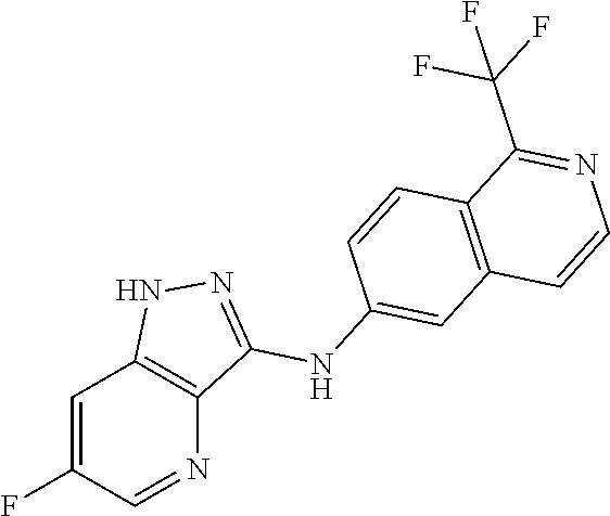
C1=C(F)C=NC2=C1NN=C2NC1=CC2=C(C=C1)C(C(F)(F)F)=NC=C2
